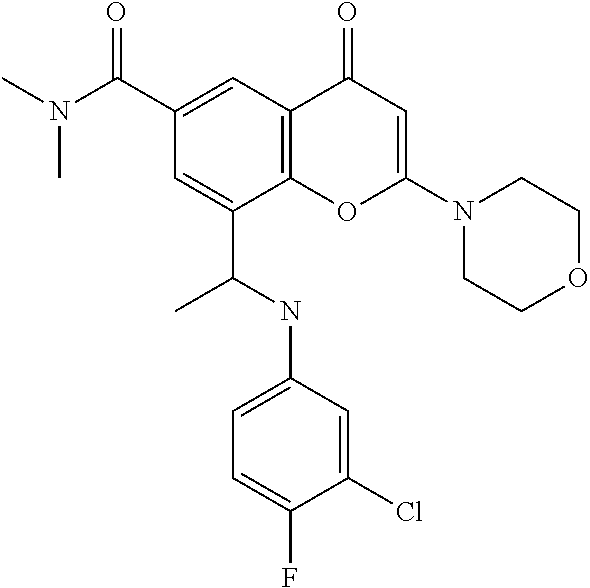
C1(C(N(C)C)=O)=CC2=C(C(C(NC3=CC=C(F)C(Cl)=C3)C)=C1)OC(N1CCOCC1)=CC2=O
